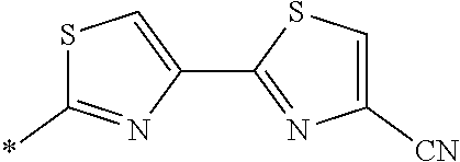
S1C(*)=NC(C2=NC([CN])=CS2)=C1
